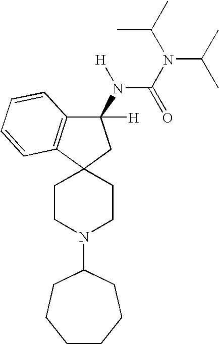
C1CN(C2CCCCCC2)CCC12CC(N(C(N(C(C)C)C(C)C)=O)[H])([H])C1=C2C=CC=C1
